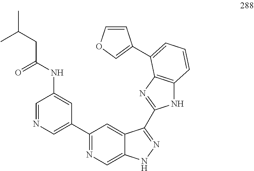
C1=NC=C(C2=NC=C3C(=C2)C(C2=NC4=C(N2)C=CC=C4C2=COC=C2)=NN3)C=C1NC(CC(C)C)=O
